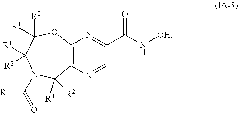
N1(C([R])=O)C([R1])([R2])C2=C(OC([R2])([R1])C1([R2])[R1])N=C(C(=O)N[OH])C=N2
